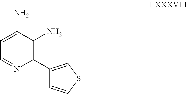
NC1=CC=NC(C2=CSC=C2)=C1N
